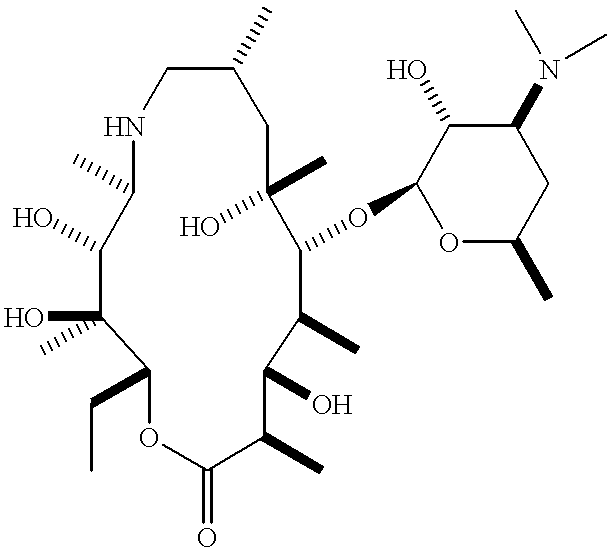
C1C(C)CC(C)(O)C(OC2OC(C)CC(N(C)C)C2O)C(C)C(O)C(C)C(=O)OC(CC)C(O)(C)C(O)C(C)N1
